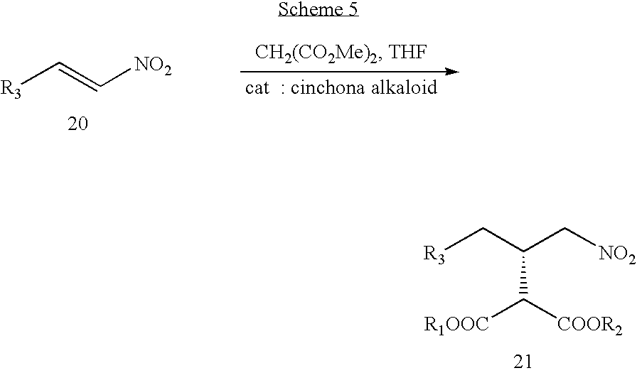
[R3]C=C[NO2].[R3]CC(C[NO2])C([R1OOC])[COOR2]
